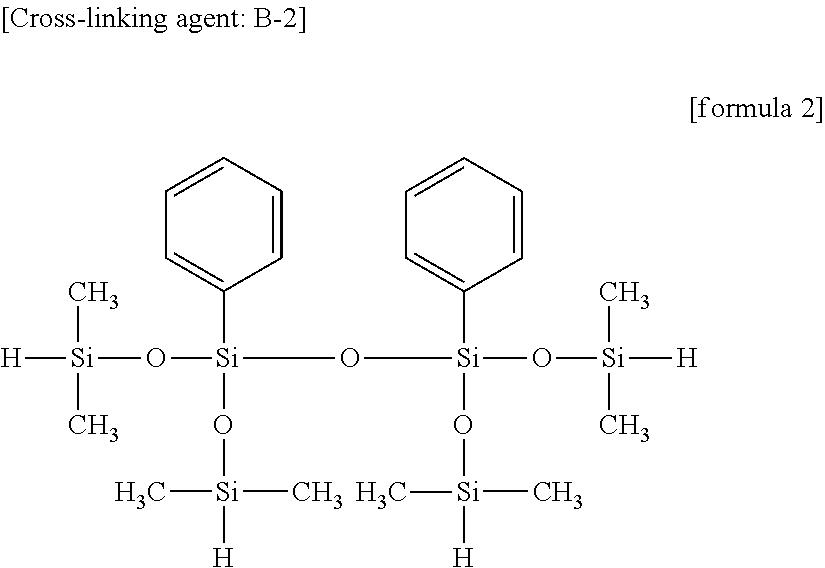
[H][Si](O[Si](C1=CC=CC=C1)(O[Si](C)(C)[H])O[Si](O[Si]([H])(C)C)(C1=CC=CC=C1)O[Si]([H])(C)C)(C)C
